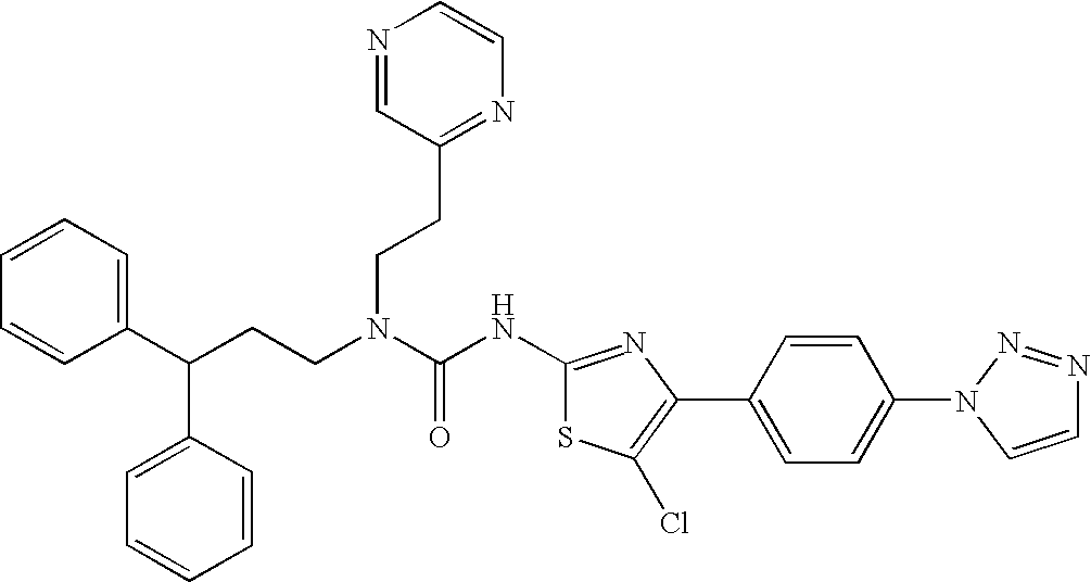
C1(C(CCN(C(NC2=NC(C3=CC=C(N4C=CN=N4)C=C3)=C(Cl)S2)=O)CCC2=NC=CN=C2)C2=CC=CC=C2)=CC=CC=C1
